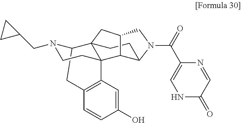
C(C1=CNC(=O)C=N1)(=O)N1CC2CC34C5N(CC6CC6)CCC3(C3=C(C=CC(O)=C3)C5)C2C1CC4
